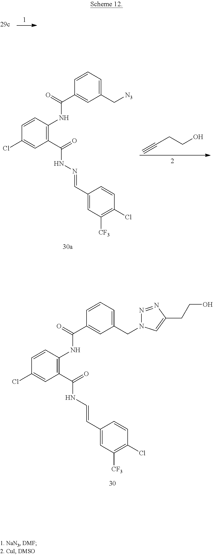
C1(C(NC=CC2=CC([CF3])=C(Cl)C=C2)=O)=C(NC(=O)C2=CC(CN3N=NC(CCO)=C3)=CC=C2)C=CC(Cl)=C1.C#CCCO.C1(C(NN=CC2=CC([CF3])=C(Cl)C=C2)=O)=C(NC(=O)C2=CC(C[N3])=CC=C2)C=CC(Cl)=C1
